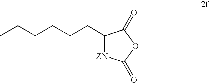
C(C1[ZN]C(=O)OC1=O)CCCCC
